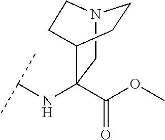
N12CC(NC(C)C)(C(OC)=O)C(CC1)CC2
